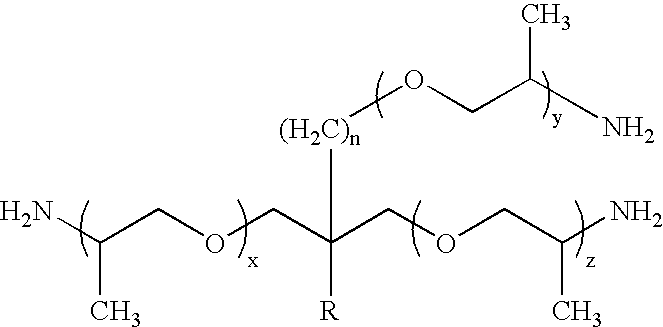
NC(COCC(COCC(N)C)([R])[(H2C)n]OCC(N)C)C
